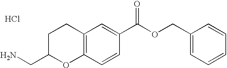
C12=C(C=CC(C(OCC3=CC=CC=C3)=O)=C1)OC(CN)CC2.Cl
